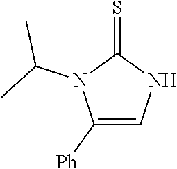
C1([Ph])=CNC(=S)N1C(C)C
